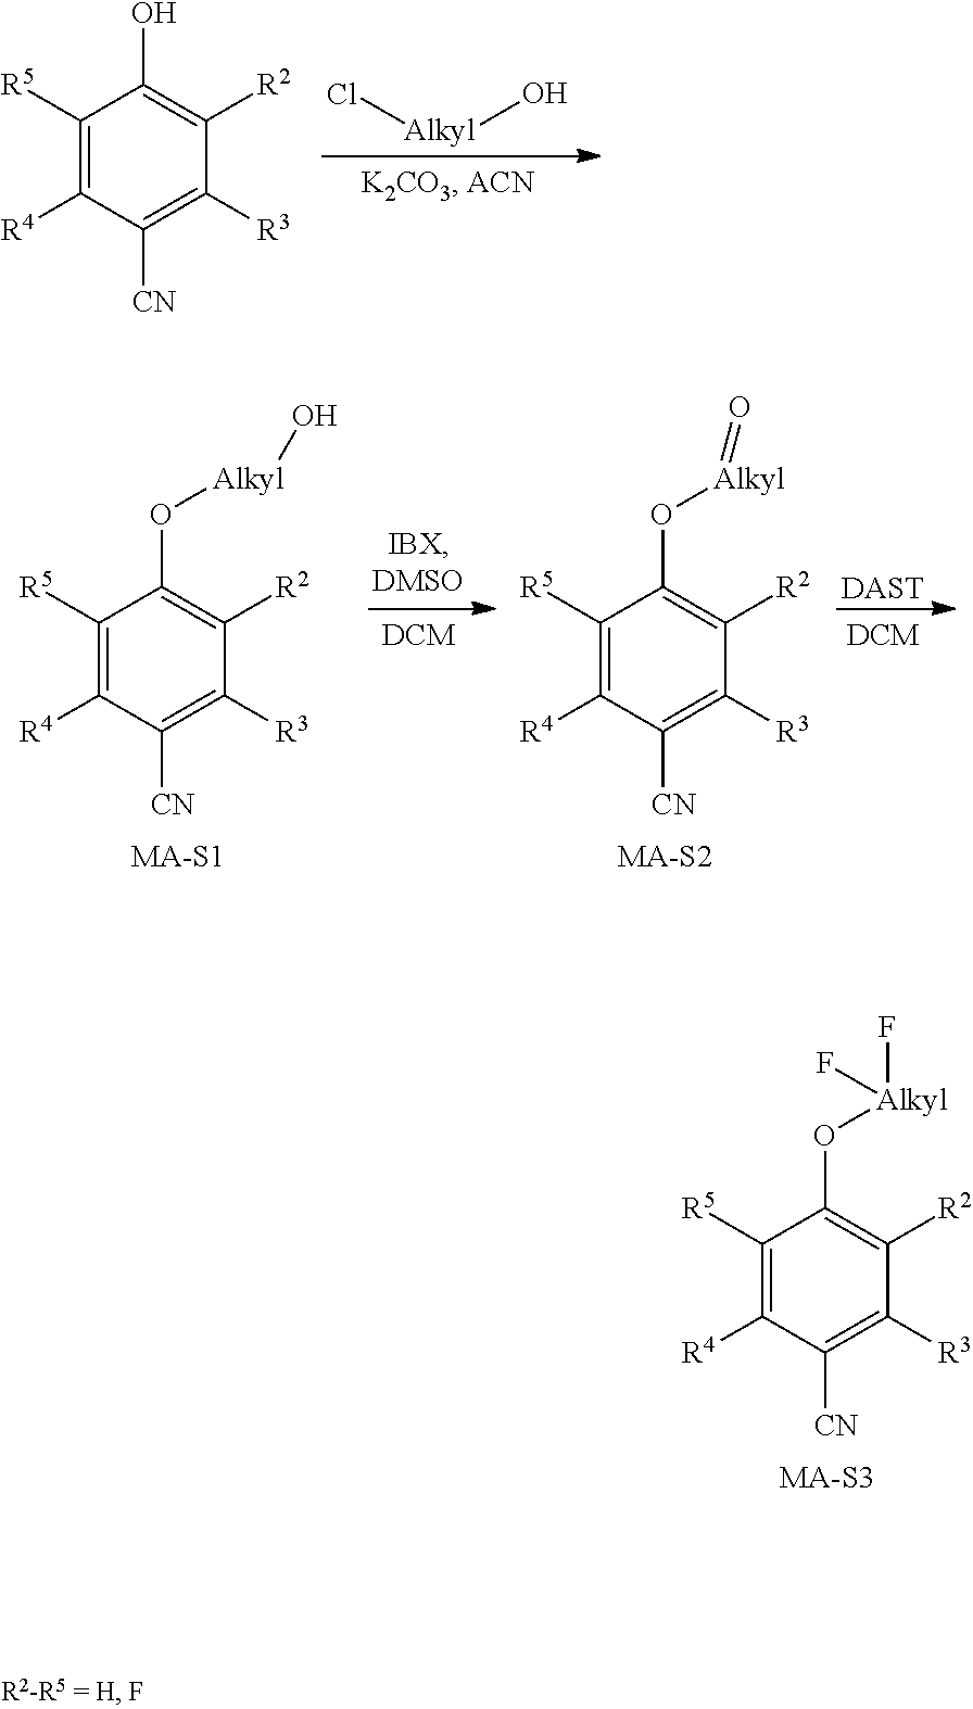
[Alkyl](O)Cl.C1([R5])=C([R4])C([CN])=C([R3])C([R2])=C1O.C1([R5])=C([R4])C([CN])=C([R3])C([R2])=C1O[Alkyl]O.C1([R5])=C([R4])C([CN])=C([R3])C([R2])=C1O[Alkyl]=O.[DAST].C1([R5])=C([R4])C([CN])=C([R3])C([R2])=C1O[Alkyl](F)F
